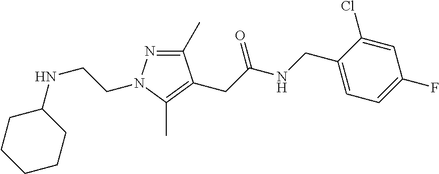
C1(C)=NN(CCNC2CCCCC2)C(C)=C1CC(NCC1=CC=C(F)C=C1Cl)=O
